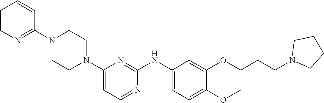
C1(N2CCN(C3=NC=CC=C3)CC2)=CC=NC(NC2=CC=C(OC)C(OCCCN3CCCC3)=C2)=N1
